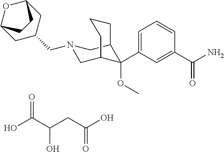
OC(C(CC(O)=O)O)=O.C1(C(N)=O)=CC(C2(OC)C3CN(CC4CC5OC(C4)CC5)CC2CCC3)=CC=C1
